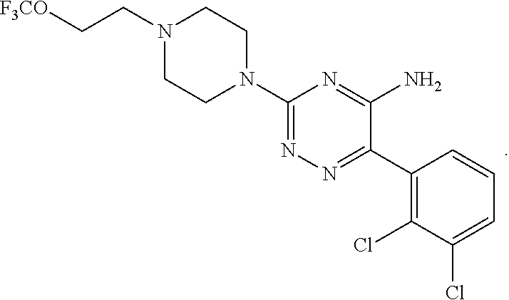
C1(N2CCN(CC[F3CO])CC2)=NN=C(C2=C(Cl)C(Cl)=CC=C2)C(N)=N1
